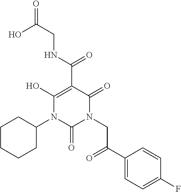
OC(CNC(C1=C(O)N(C2CCCCC2)C(=O)N(CC(=O)C2=CC=C(F)C=C2)C1=O)=O)=O
